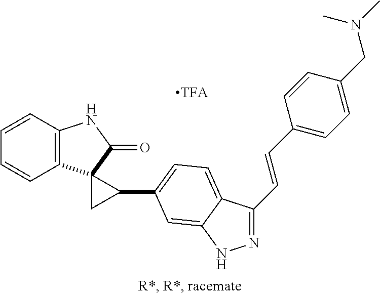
N1=C(C=CC2=CC=C(CN(C)C)C=C2)C2=CC=C(C3CC34C3=C(NC4=O)C=CC=C3)C=C2N1
